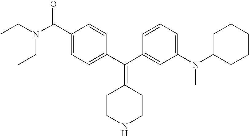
CCN(CC)C(C1=CC=C(C(C2=CC(N(C3CCCCC3)C)=CC=C2)=C2CCNCC2)C=C1)=O
